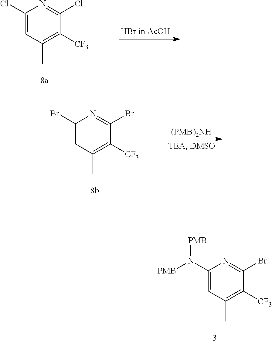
C1(N([PMB])[PMB])=CC(C)=C([CF3])C(Br)=N1.C1(Cl)=CC(C)=C([CF3])C(Cl)=N1.[(PMB)2NH].C1(Br)=CC(C)=C([CF3])C(Br)=N1
